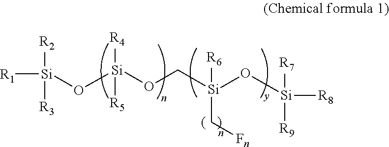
[R1][Si](O[Si](OC[Si]([R6])(C[Fn])O[Si]([R8])([R7])[R9])([R5])[R4])([R3])[R2]
